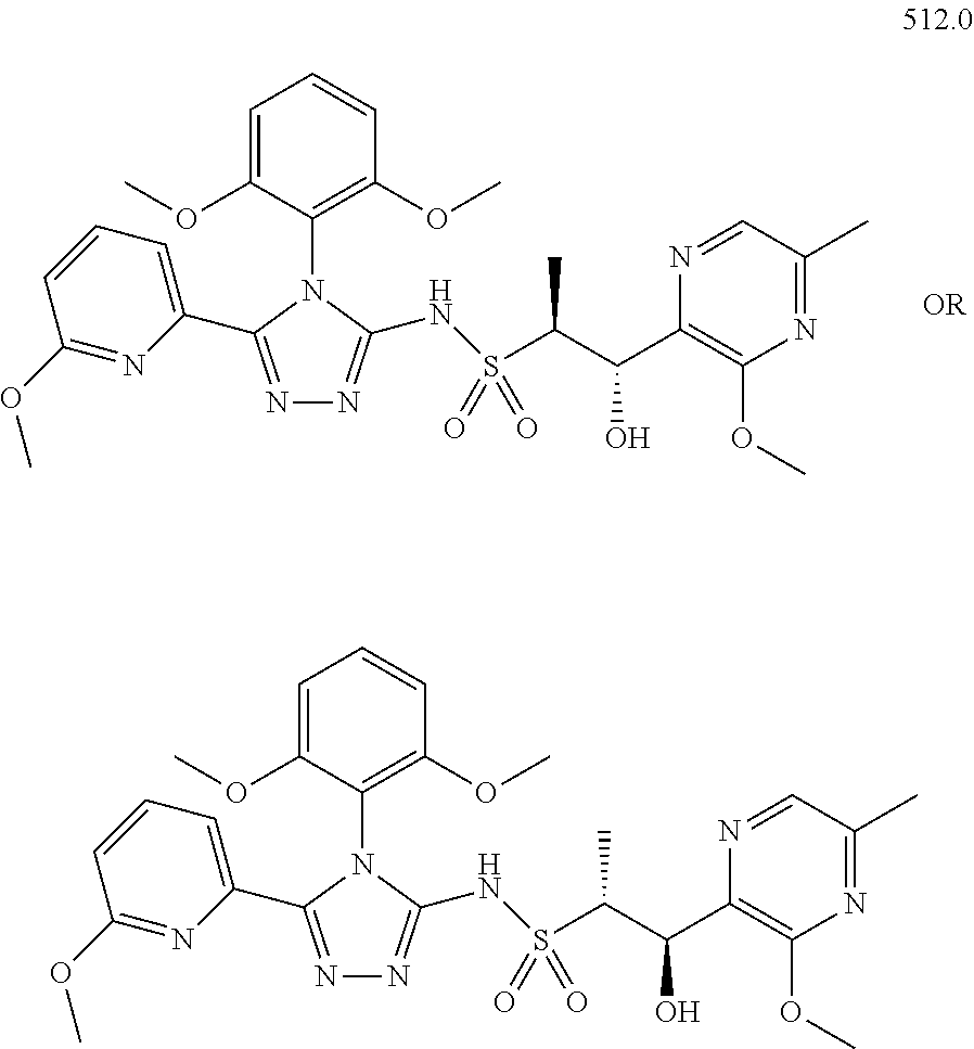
C1=C(OC)C(N2C(C3=CC=CC(OC)=N3)=NN=C2NS(C(C(C2=C(OC)N=C(C)C=N2)O)C)(=O)=O)=C(OC)C=C1.C1=C(OC)C(N2C(C3=CC=CC(OC)=N3)=NN=C2NS(C(C(C2=C(OC)N=C(C)C=N2)O)C)(=O)=O)=C(OC)C=C1
